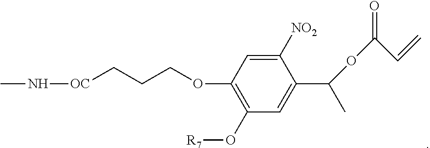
C1([NO2])=CC(OCCC[OC]NC)=C(O[R7])C=C1C(C)OC(=O)C=C
